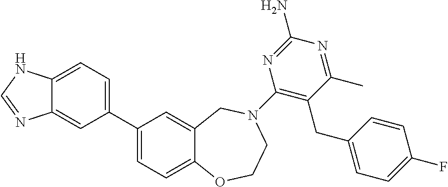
C1(C2=CC=C3C(=C2)N=CN3)=CC=C2C(=C1)CN(C1=C(CC3=CC=C(F)C=C3)C(C)=NC(N)=N1)CCO2
